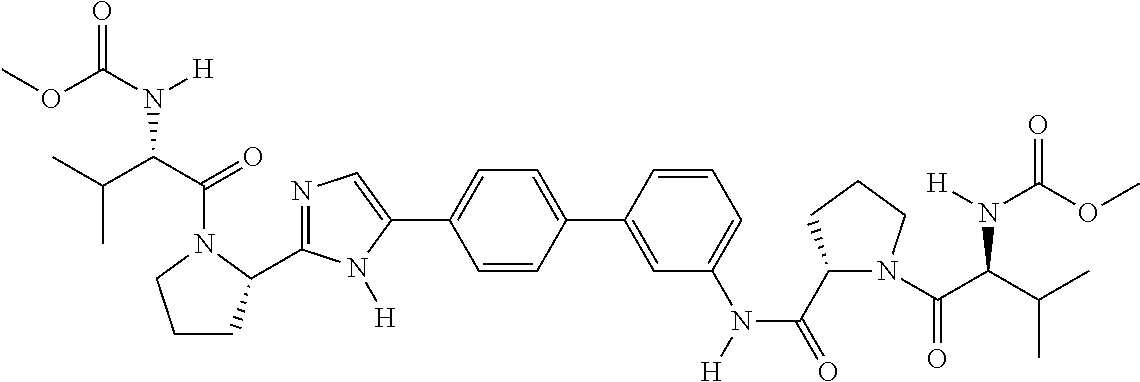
C1=CC(C2=CC(N(C(=O)C3N(C(=O)C(N(C(=O)OC)[H])C(C)C)CCC3)[H])=CC=C2)=CC=C1C1=CN=C(C2CCCN2C(=O)C(N([H])C(=O)OC)C(C)C)N1[H]
